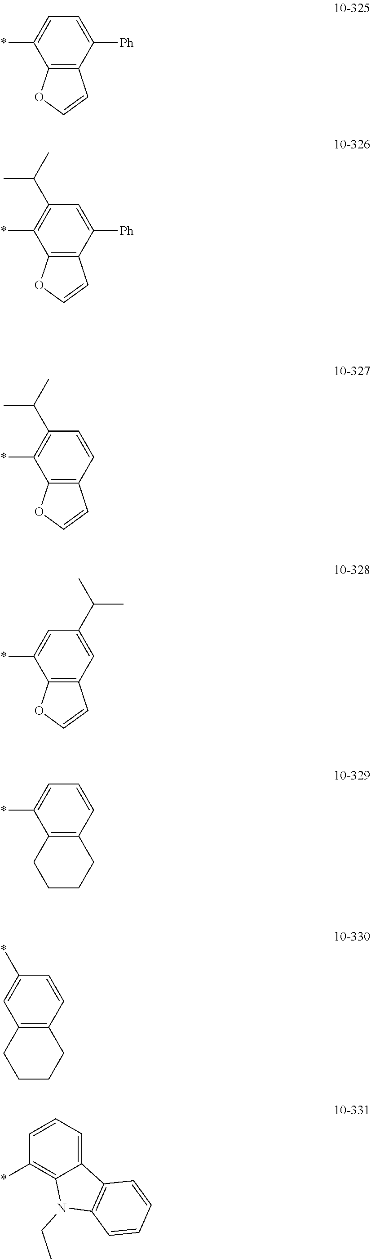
C12=C(C([Ph])=CC=C1*)C=CO2.C12=C(C([Ph])=CC(C(C)C)=C1*)C=CO2.C12=C(C=CC(C(C)C)=C1*)C=CO2.C12=C(C=C(C(C)C)C=C1*)C=CO2.C12=C(C=CC=C1*)CCCC2.C12=C(C=CC(*)=C1)CCCC2.C1=CC=C2C(=C1*)N(CC)C1=C2C=CC=C1
